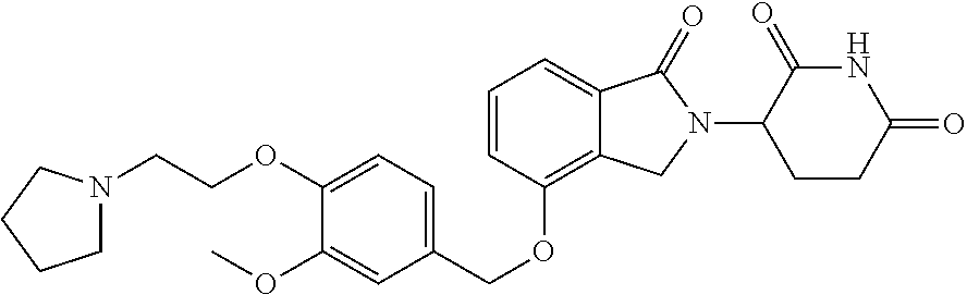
C1(OC)=CC(COC2=C3C(=CC=C2)C(=O)N(C2CCC(=O)NC2=O)C3)=CC=C1OCCN1CCCC1
